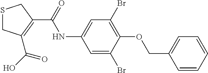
C1SCC(C(NC2=CC(Br)=C(OCC3=CC=CC=C3)C(Br)=C2)=O)=C1C(O)=O
